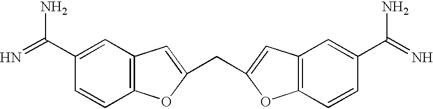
C12=C(C=C(C(=N)N)C=C1)C=C(CC1=CC3=C(C=CC(C(=N)N)=C3)O1)O2
